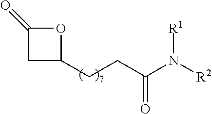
C1(CCC(N([R2])[R1])=O)OC(=O)C1
